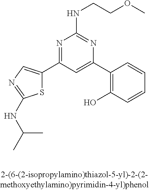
N(C1=NC(C2=C(O)C=CC=C2)=CC(C2=CN=C(NC(C)C)S2)=N1)CCOC
